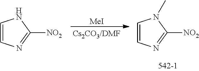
C1=CN=C([NO2])N1C.C1=CN=C([NO2])N1.[MeI]
